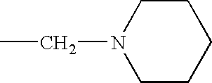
N1(CC)CCCCC1
